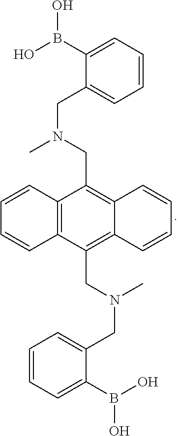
C1(B(O)O)=CC=CC=C1CN(C)CC1=C2C(=C(CN(C)CC3=CC=CC=C3B(O)O)C3=C1C=CC=C3)C=CC=C2
